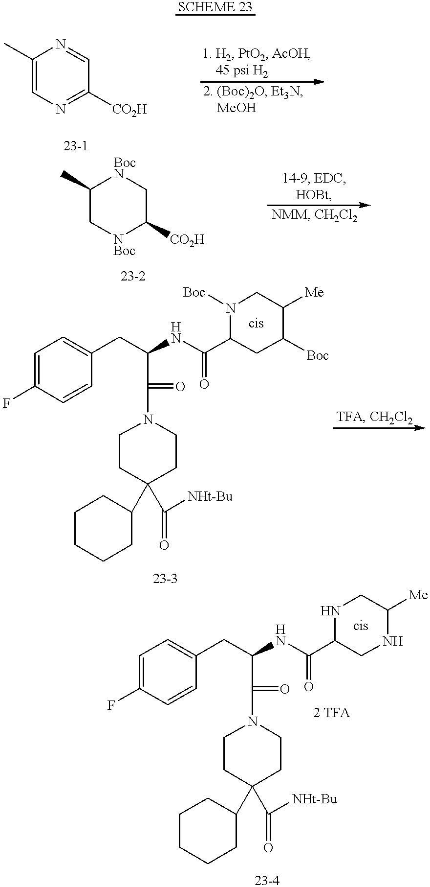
CC1=CN=C([CO2H])C=N1.CC1C[NBoc]C([CO2H])C[BocN]1.N1([Boc])C(C(=O)NC(CC2=CC=C(F)C=C2)C(N2CCC(C3CCCCC3)(C([NHt-Bu])=O)CC2)=O)CC([Boc])C([Me])C1.N1C(C(=O)NC(CC2=CC=C(F)C=C2)C(N2CCC(C3CCCCC3)(C([NHt-Bu])=O)CC2)=O)CNC([Me])C1
